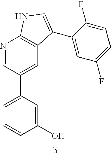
C1(O)=CC(C2=CC3=C(N=C2)NC=C3C2=CC(F)=CC=C2F)=CC=C1
